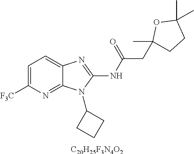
C1=C([F3C])N=C2C(=C1)N=C(NC(CC1(C)CCC(C)(C)O1)=O)N2C1CCC1.[C20H25F3N4O2]
